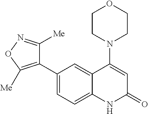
C1(C2=C([Me])ON=C2[Me])=CC=C2C(=C1)C(N1CCOCC1)=CC(=O)N2
